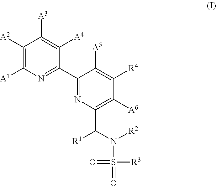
C1([A2])=C([A1])N=C(C2=NC(C(N([R2])S(=O)([R3])=O)[R1])=C([A6])C([R4])=C2[A5])C([A4])=C1[A3]
